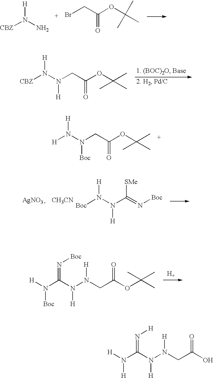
BrCC(OC(C)(C)C)=O.[CBZ]N(N)[H].N(CC(OC(C)(C)C)=O)(N([CBZ])[H])[H].[AgNO3].[CH3CN].N(C(=N[Boc])[SMe])(N([Boc])[H])[H].N(N(CC(=O)OC(C)(C)C)[H])(C(N([H])[Boc])=N[Boc])[H].[H].N(CC(OC(C)(C)C)=O)(N([H])[H])[Boc].N(N(CC(=O)O)[H])(C(N([H])[H])=N[H])[H]
